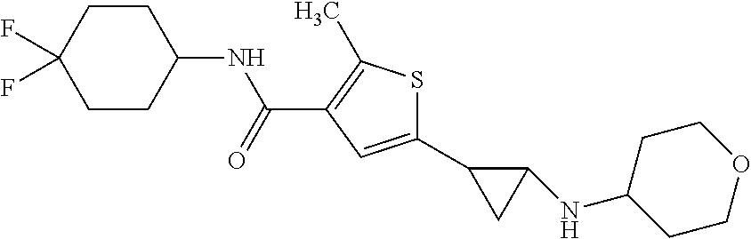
C1(C2CC2NC2CCOCC2)=CC(C(NC2CCC(F)(F)CC2)=O)=C(C)S1
